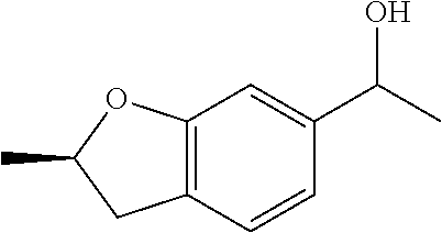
OC(C)C1=CC2=C(C=C1)CC(C)O2
